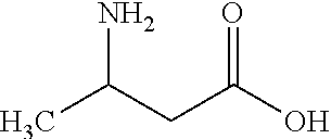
O=C(O)CC(C)N
